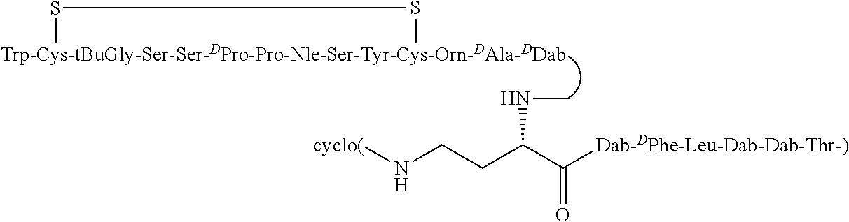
[Trp-Cys-tBuGly-Ser-Ser-DPro-Pro-Nle-Ser-Tyr-Cys-Orn-DAla-DDab]1SS1.N(CCC(C([Dab-DPhe-Leu-Dab-Dab-Thr-)])=O)NC)[cyclo(]
